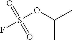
S(OC(C)C)(=O)(=O)F
